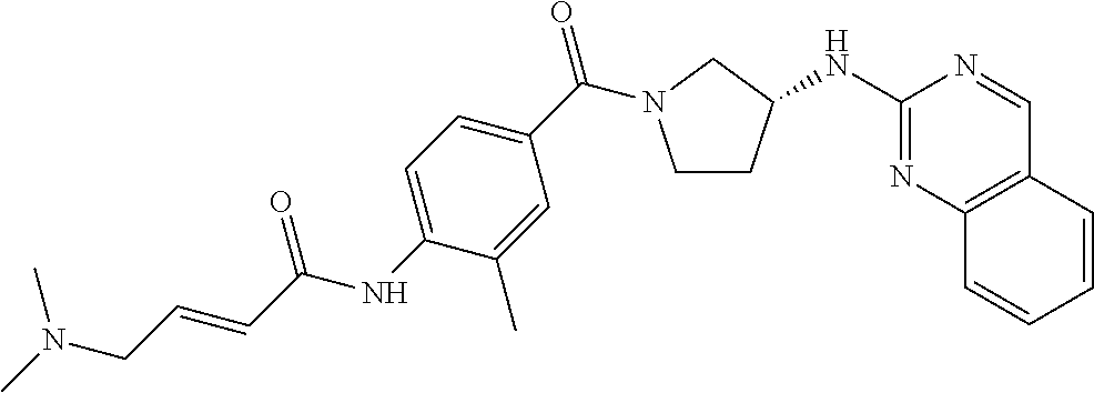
C1CC(NC2=NC3=C(C=N2)C=CC=C3)CN1C(C1=CC=C(NC(=O)C=CCN(C)C)C(C)=C1)=O
